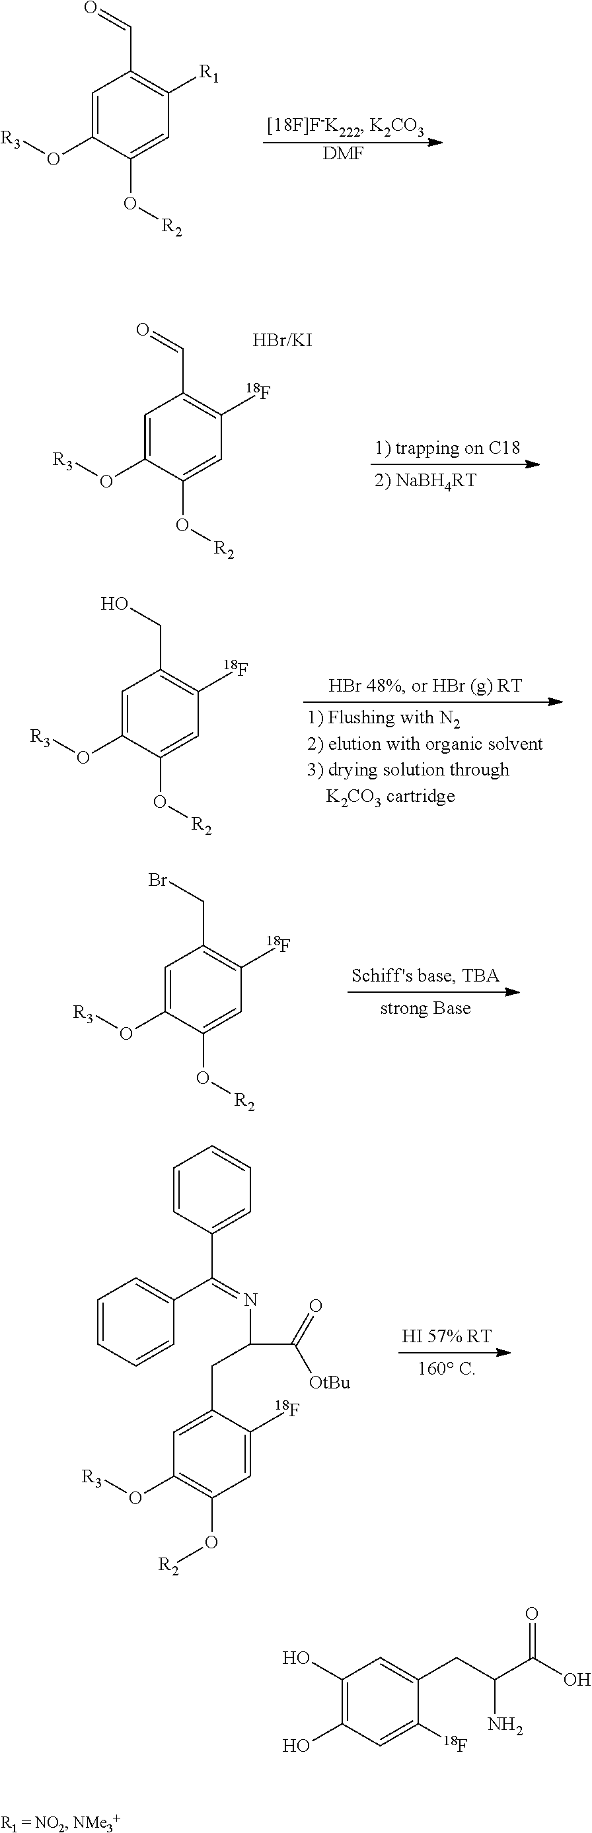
[DMF].O=CC1=C([R1])C=C(O[R2])C(O[R3])=C1.OCC1=C([18F])C=C(O[R2])C(O[R3])=C1.BrCC1=C([18F])C=C(O[R2])C(O[R3])=C1.C1=CC(C(=NC(C(=O)[OtBu])CC2=CC(O[R3])=C(O[R2])C=C2[18F])C2=CC=CC=C2)=CC=C1.O=CC1=C([18F])C=C(O[R2])C(O[R3])=C1.C1(O)=C(O)C=C([18F])C(CC(C(O)=O)N)=C1
